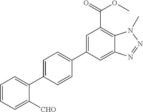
C12=CC(C3=CC=C(C4=CC=CC=C4[CHO])C=C3)=CC(C(=O)OC)=C1N(C)N=N2
